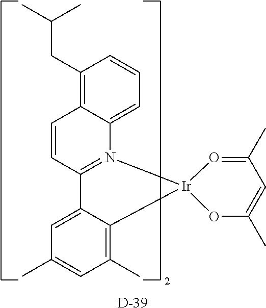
C1(C)=CC(C)=C2C(=C1)C1=N(C3=CC=CC(CC(C)C)=C3C=C1)[Ir]21OC(C)=CC(C)=O1.[D]
